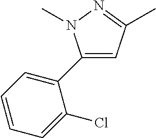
C1(C2=CC=CC=C2Cl)=CC(C)=NN1C
